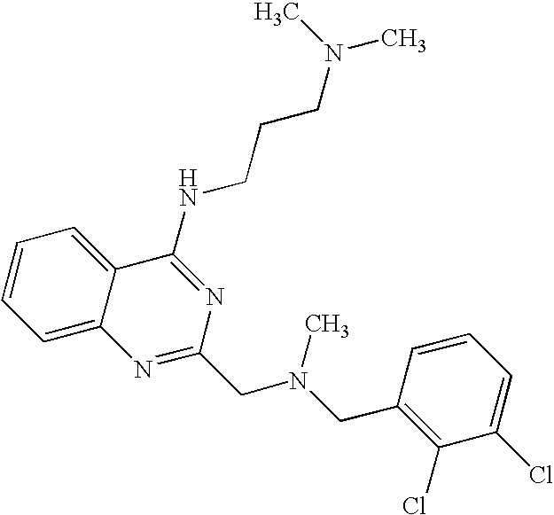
C1=C2C(=CC=C1)C(NCCCN(C)C)=NC(CN(CC1=C(Cl)C(Cl)=CC=C1)C)=N2
